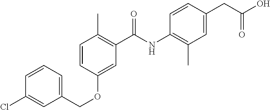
C1=CC=C(COC2=CC(C(=O)NC3=C(C)C=C(CC(=O)O)C=C3)=C(C)C=C2)C=C1Cl
